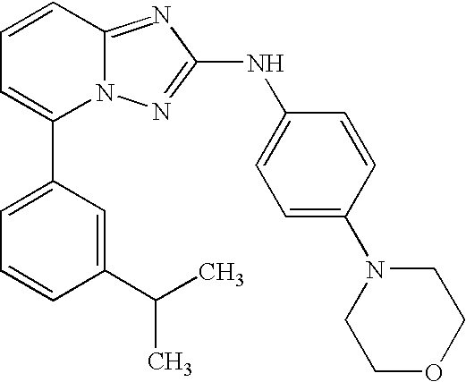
C1(C2=CC=CC3=NC(NC4=CC=C(N5CCOCC5)C=C4)=NN23)=CC=CC(C(C)C)=C1
